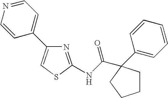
N1=C(NC(=O)C2(C3=CC=CC=C3)CCCC2)SC=C1C1=CC=NC=C1
